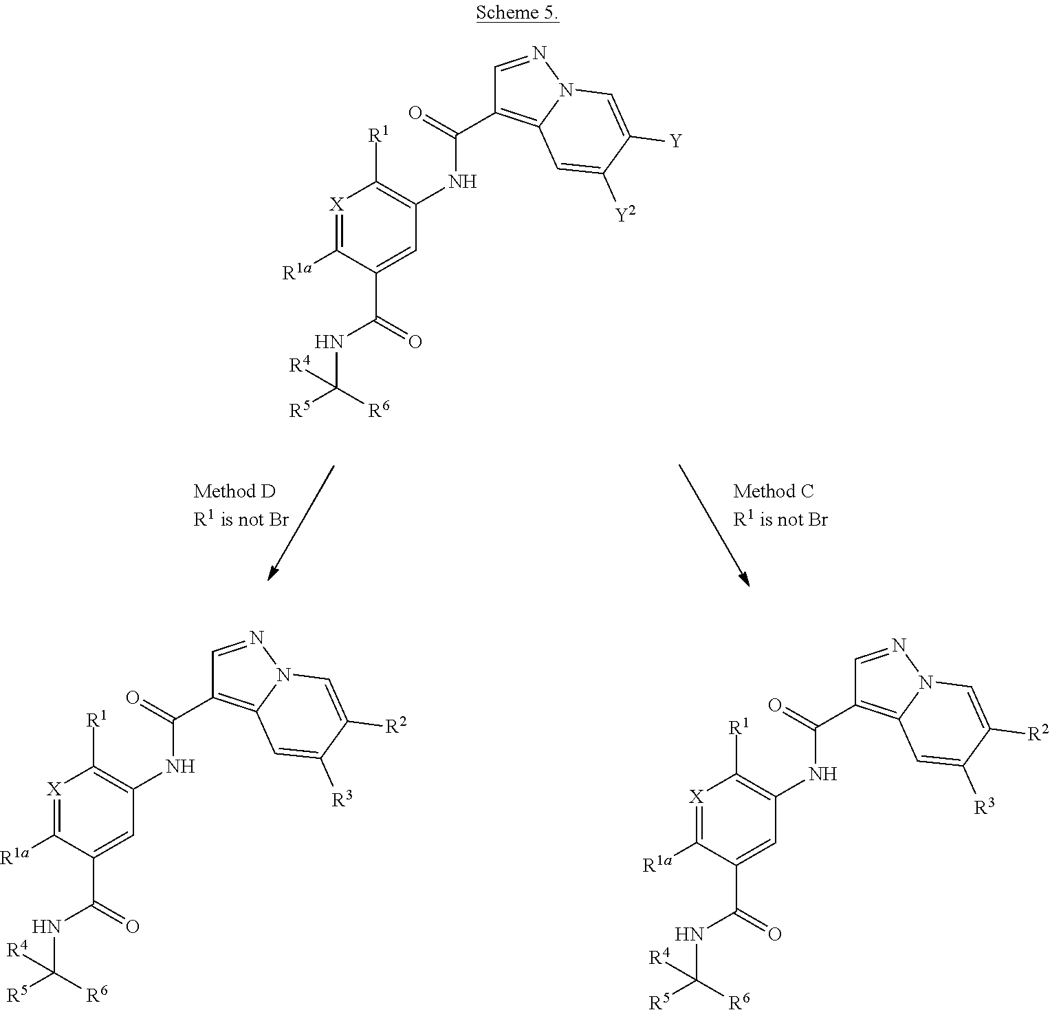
[X]1=C([R1a])C(C(=O)NC([R5])([R6])[R4])=CC(NC(C2=C3N(N=C2)C=C([Y])C([Y2])=C3)=O)=C1[R1].[X]1=C([R1a])C(C(=O)NC([R5])([R6])[R4])=CC(NC(C2=C3N(N=C2)C=C([R2])C([R3])=C3)=O)=C1[R1].[X]1=C([R1a])C(C(=O)NC([R5])([R6])[R4])=CC(NC(C2=C3N(N=C2)C=C([R2])C([R3])=C3)=O)=C1[R1]
